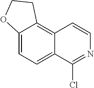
C12=CC=C3C(=C1CCO2)C=CN=C3Cl
